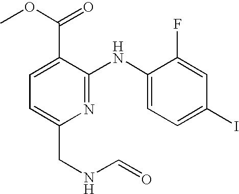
C1=C(C(=O)OC)C(NC2=CC=C(I)C=C2F)=NC(CNC=O)=C1
